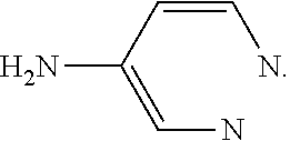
C(=CC(=CN)N)N
